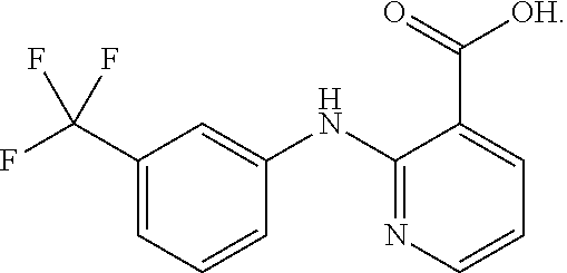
FC(C1=CC=CC(NC2=NC=CC=C2C(=O)[OH])=C1)(F)F
